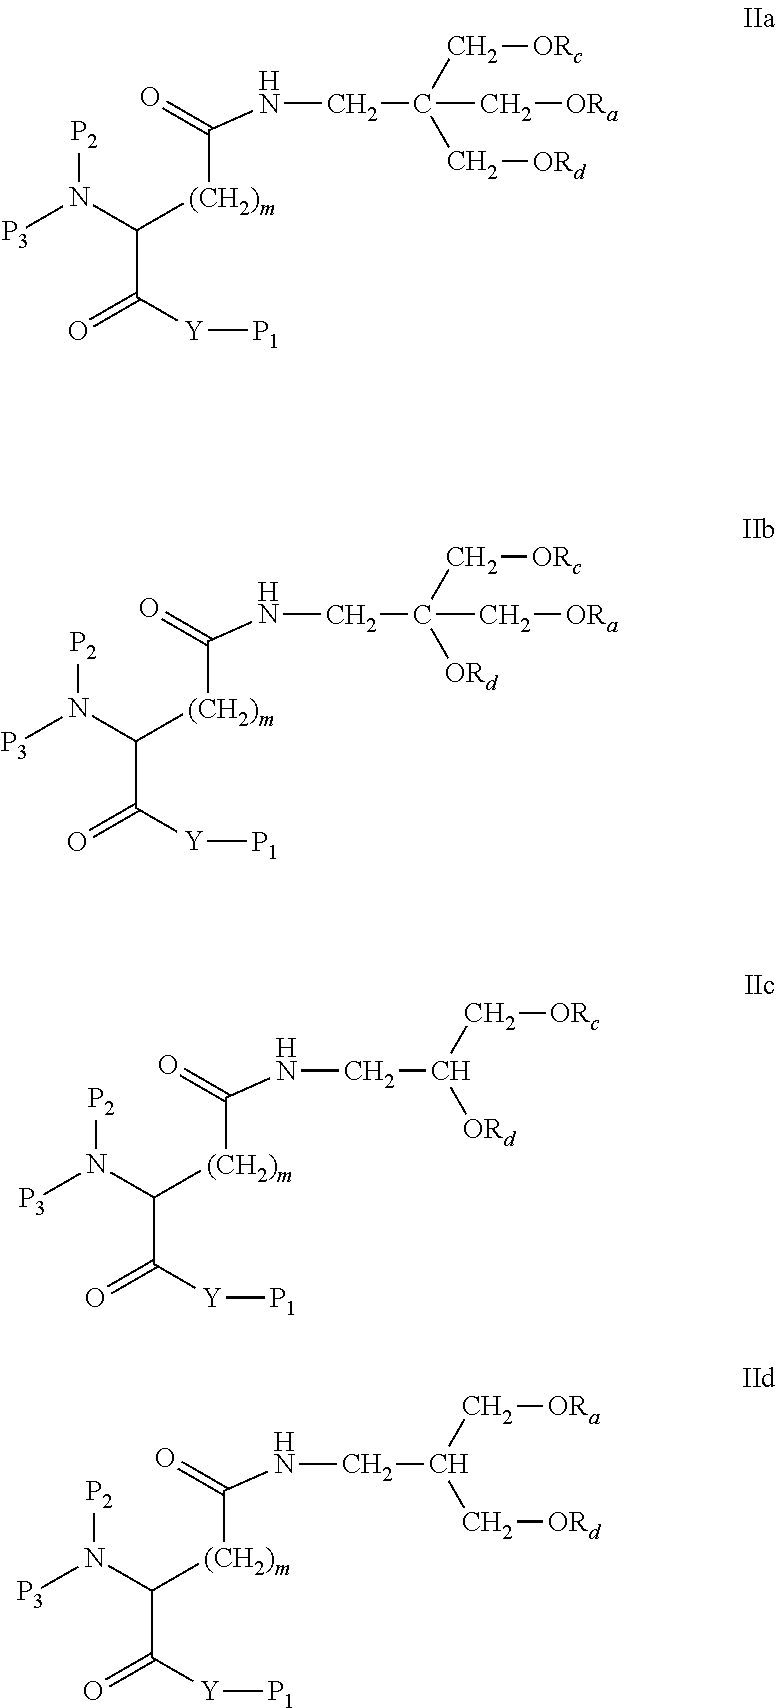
[P3]N(C(C(=O)[Y][P1])[(CH2)m]C(=O)NCC(C[ORc])(C[ORa])C[ORd])[P2].[P3]N(C(C(=O)[Y][P1])[(CH2)m]C(=O)NCC(C[ORc])(C[ORa])[ORd])[P2].[P3]N(C(C(=O)[Y][P1])[(CH2)m]C(=O)NCC(C[ORc])[ORd])[P2].[P3]N(C(C(=O)[Y][P1])[(CH2)m]C(=O)NCC(C[ORa])C[ORd])[P2]
